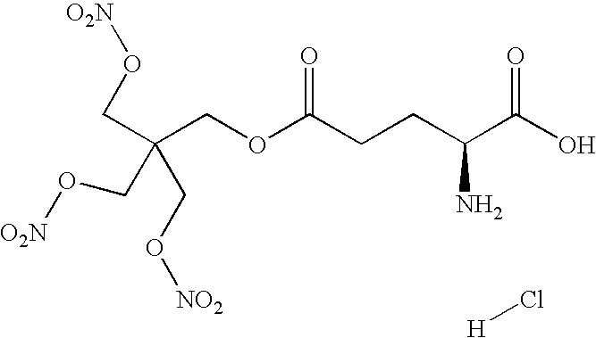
C(O[O2N])C(COC(CCC(C(O)=O)N)=O)(CO[NO2])CO[O2N].Cl[H]
